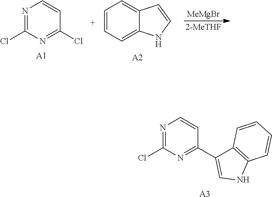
N1=C(Cl)N=C(C2=CNC3=C2C=CC=C3)C=C1.[A3].N1=C(Cl)N=C(Cl)C=C1.[A1].C1=CC=C2C(=C1)C=CN2.[A2].[MeMgBr].[2-MeTHF]
